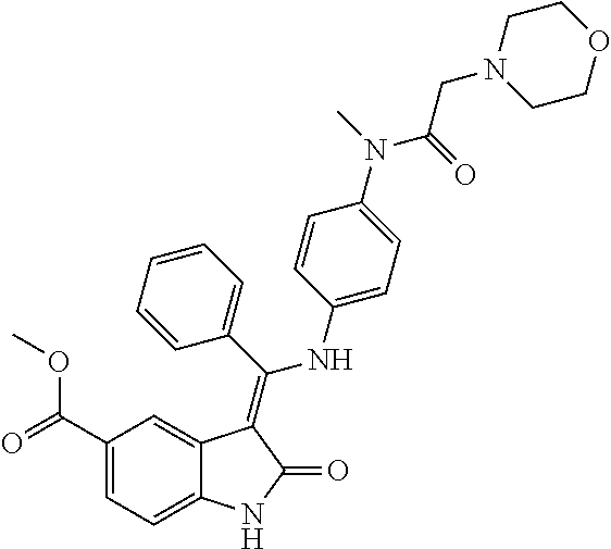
C1(C(=O)OC)=CC=C2C(=C1)C(=C(C1=CC=CC=C1)NC1=CC=C(N(C)C(=O)CN3CCOCC3)C=C1)C(=O)N2
